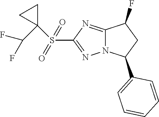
C12=NC(S(=O)(=O)C3(C(F)F)CC3)=NN1C(C1=CC=CC=C1)CC2F
